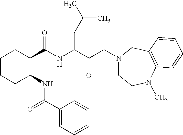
C1CCC(NC(C2=CC=CC=C2)=O)C(C(=O)NC(C(=O)CN2CCN(C)C3=C(C2)C=CC=C3)CC(C)C)C1
